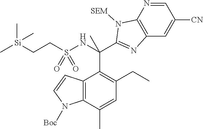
C12=C(C(C)=CC(CC)=C1C(C1=NC3=C(N=CC([CN])=C3)N1[SEM])(NS(CC[Si](C)(C)C)(=O)=O)C)N([Boc])C=C2
